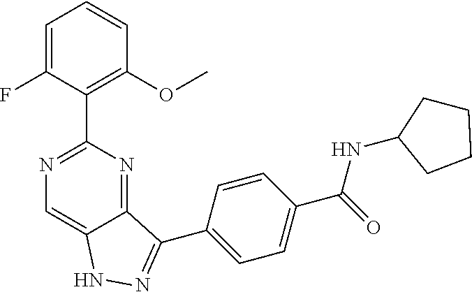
C1=C(F)C(C2=NC=C3C(=N2)C(C2=CC=C(C(=O)NC4CCCC4)C=C2)=NN3)=C(OC)C=C1
